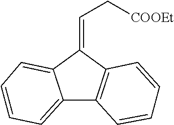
C12=CC=CC=C1C(=CC[COOEt])C1=C2C=CC=C1
